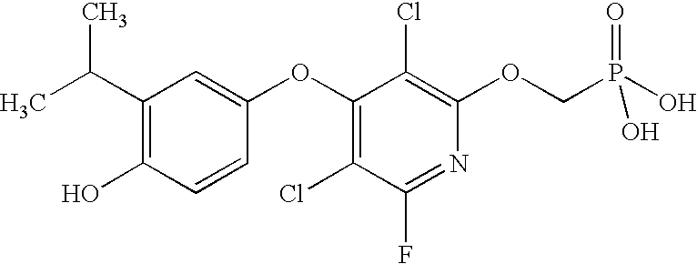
C1(C(C)C)=C(O)C=CC(OC2=C(Cl)C(F)=NC(OCP(O)(=O)O)=C2Cl)=C1
